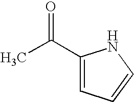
CC(C1=CC=CN1)=O
